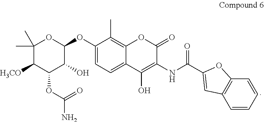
C1(OC2C(O)C(OC(N)=O)C([H3CO])C(C)(C)O2)=CC=C2C(=C1C)OC(=O)C(NC(=O)C1=CC3=C(O1)C=CC=C3)=C2O
